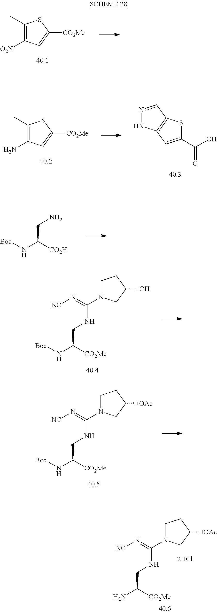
NC([CO2Me])CNC(N1CCC([OAc])C1)=N[NC].C1(C)=C([O2N])C=C([CO2Me])S1.N(C([CO2H])CN)[Boc].N(C([CO2Me])CNC(N1CCC(O)C1)=N[NC])[Boc].N(C([CO2Me])CNC(N1CCC([OAc])C1)=N[NC])[Boc].C1(C)=C(N)C=C([CO2Me])S1.OC(C1=CC2=C(S1)C=NN2)=O
